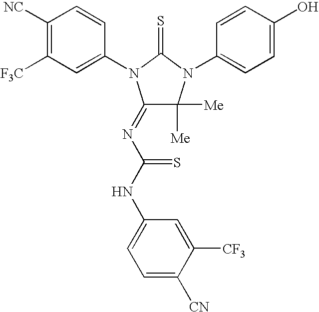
C1([NC])=C([F3C])C=C(N2C(=NC(NC3=CC=C([CN])C([CF3])=C3)=S)C([Me])([Me])N(C3=CC=C(O)C=C3)C2=S)C=C1
